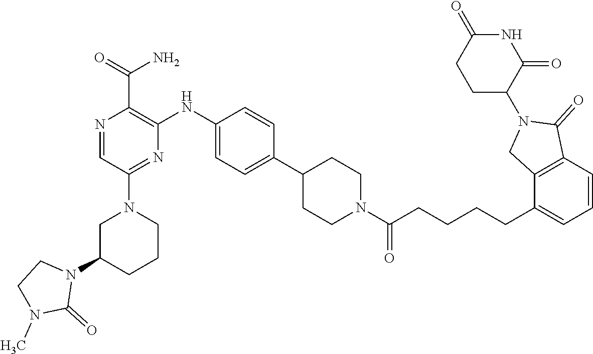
C1C(N2CCN(C)C2=O)CCCN1C1=NC(NC2=CC=C(C3CCN(C(CCCCC4=CC=CC5=C4CN(C4CCC(=O)NC4=O)C5=O)=O)CC3)C=C2)=C(C(=O)N)N=C1
